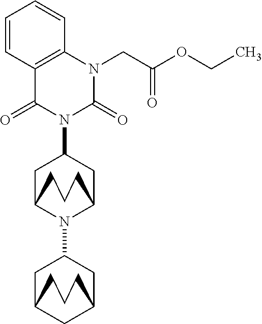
C1C2N(C3CC4CC(C3)CCC4)C(CC1N1C(=O)C3=C(N(CC(OCC)=O)C1=O)C=CC=C3)CCC2
